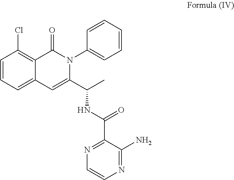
C1=CC=C2C(=C1Cl)C(=O)N(C1=CC=CC=C1)C(C(C)NC(C1=NC=CN=C1N)=O)=C2
